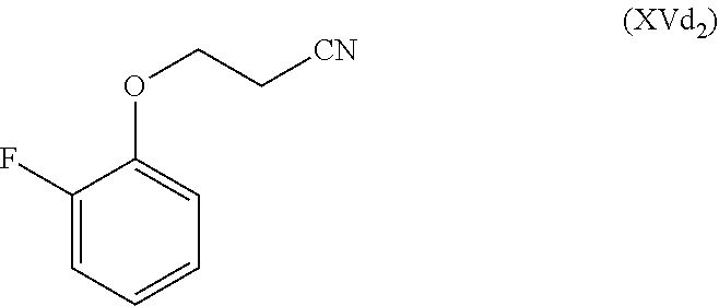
C1(F)=CC=CC=C1OCC[CN]
